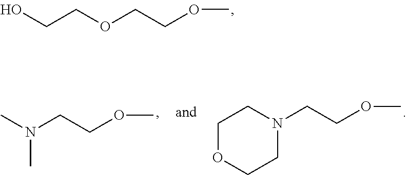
OCCOCCOC.C1OCCN(CCOC)C1.CN(CCOC)C
